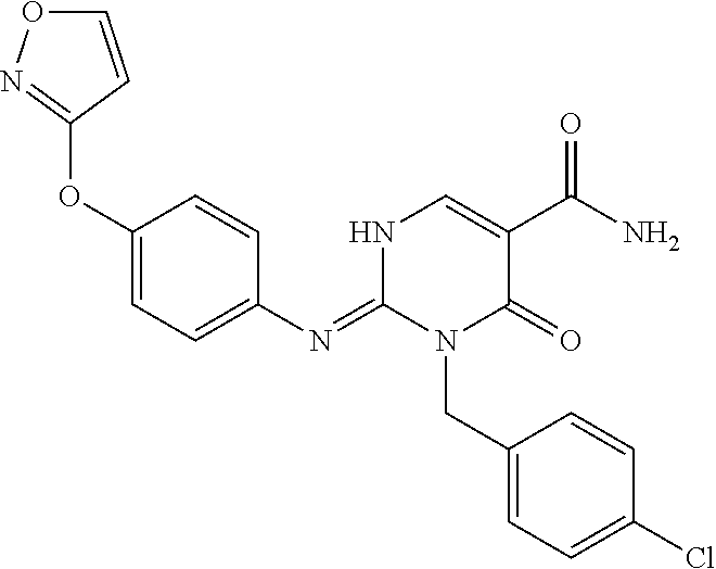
C1(N=C2N(CC3=CC=C(Cl)C=C3)C(=O)C(C(N)=O)=CN2)=CC=C(OC2=NOC=C2)C=C1
